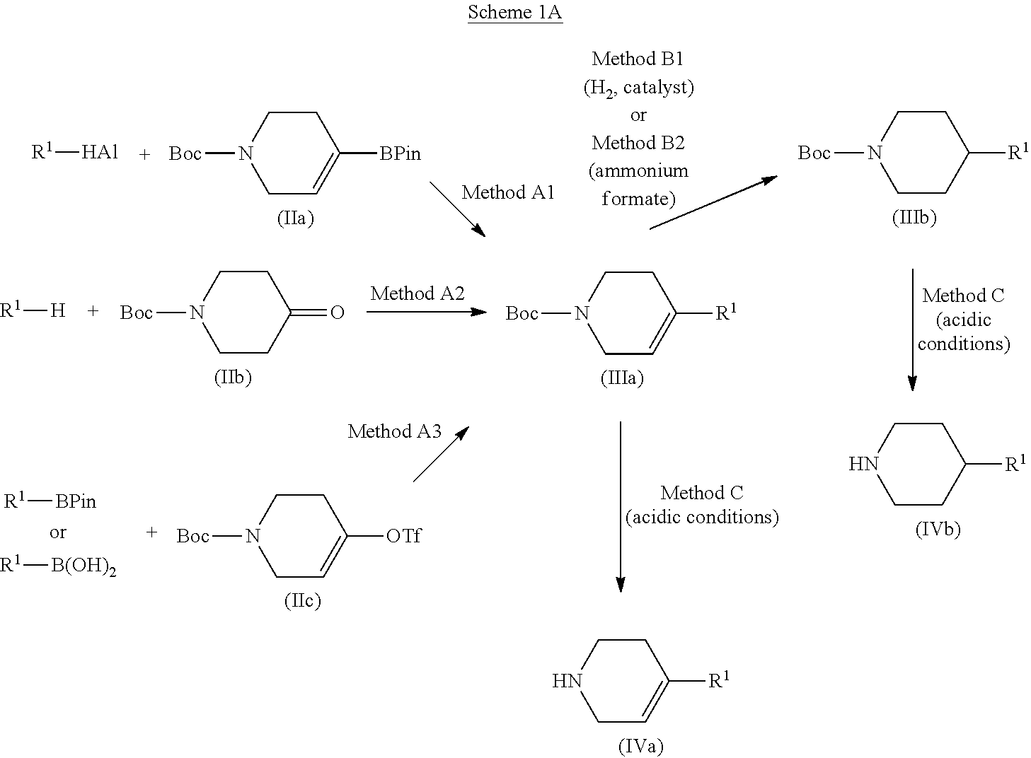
[R1][Al].C1CN([Boc])CC=C1[BPin].C1CN([Boc])CCC1[R1].[R1][H].C1CN([Boc])CCC1=O.C1CN([Boc])CC=C1[R1].[R1][BPin].[R1][B(OH)2].C1CN([Boc])CC=C1[OTf].C1CNCCC1[R1].C1CNCC=C1[R1]
